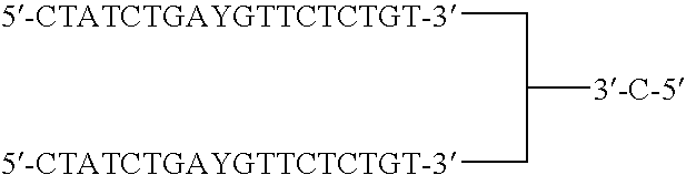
[5-CTATCTGAYGTTCTCTGT-3]CC([3-C-5])C[5-CTATCTGAYGTTCTCTGT-3]
